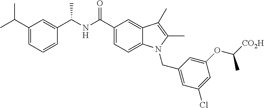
C1(C(=O)NC(C2=CC(C(C)C)=CC=C2)C)=CC=C2C(=C1)C(C)=C(C)N2CC1=CC(Cl)=CC(OC([CO2H])C)=C1
